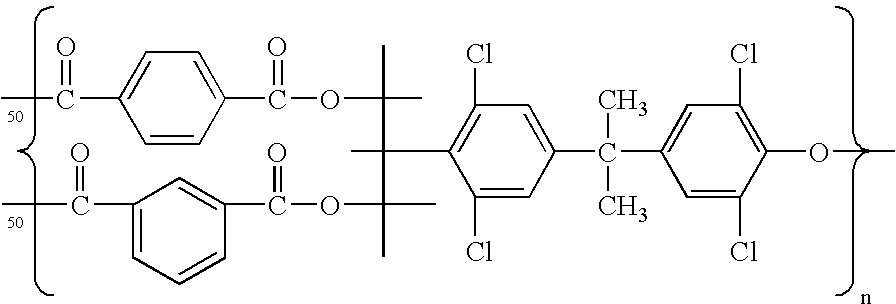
C1=C(C(C)=O)C=CC(C(=O)OC(C)(C)C(C2=C(Cl)C=C(C(C)(C)C3=CC(Cl)=C(OC)C(Cl)=C3)C=C2Cl)(C)C(OC(C2=CC(C(C)=O)=CC=C2)=O)(C)C)=C1
